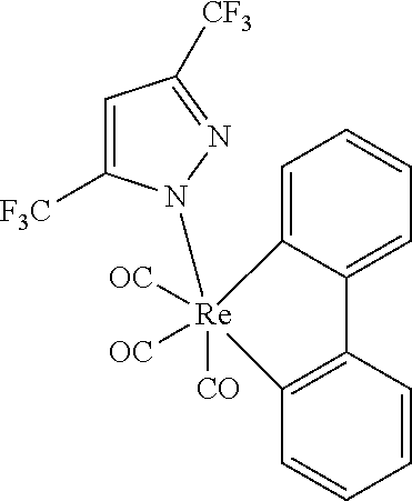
C1=C2C(=CC=C1)C1=C(C=CC=C1)[Re]2(CN1C([F3C])=CC([CF3])=N1)([CO])([OC])[OC]
